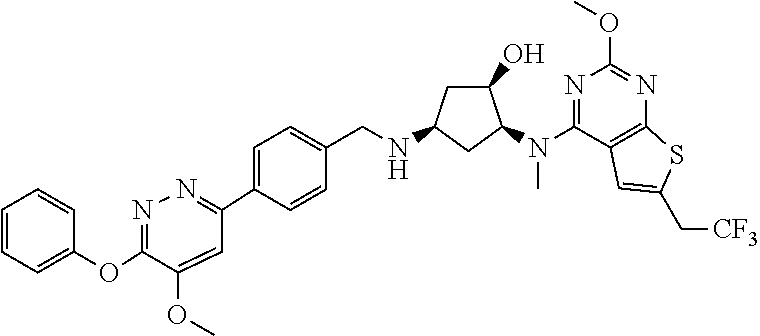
C1(OC2=CC=CC=C2)=NN=C(C2=CC=C(CNC3CC(O)C(N(C4=NC(OC)=NC5=C4C=C(C[CF3])S5)C)C3)C=C2)C=C1OC
